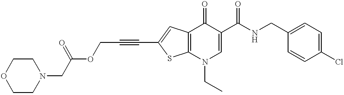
C1(CNC(C2=CN(CC)C3=C(C2=O)C=C(C#CCOC(CN2CCOCC2)=O)S3)=O)=CC=C(Cl)C=C1
